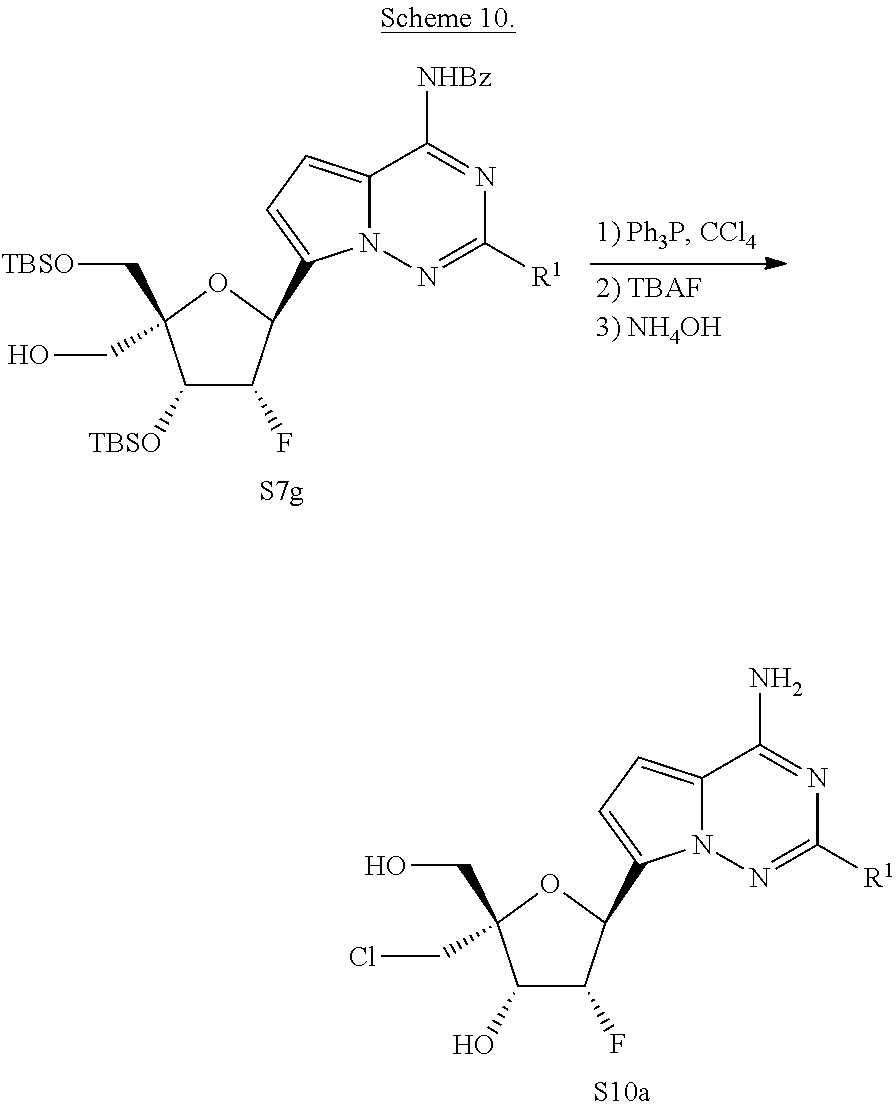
C12=CC=C(C3C(F)C([TBSO])C(C[TBSO])(CO)O3)N1N=C([R1])N=C2[NHBz].C12=CC=C(C3C(F)C(O)C(CO)(CCl)O3)N1N=C([R1])N=C2N
